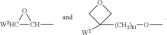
[W2]C1([(CH2)k1]OC)COC1.[W2HC]1C(C)O1
